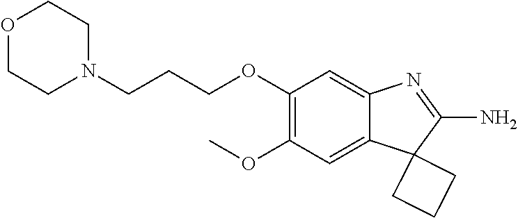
C1(OC)=C(OCCCN2CCOCC2)C=C2C(=C1)C1(C(N)=N2)CCC1
